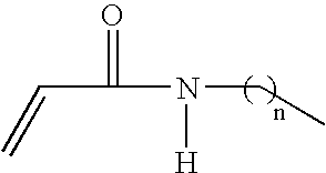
C=CC(N(CC)[H])=O
